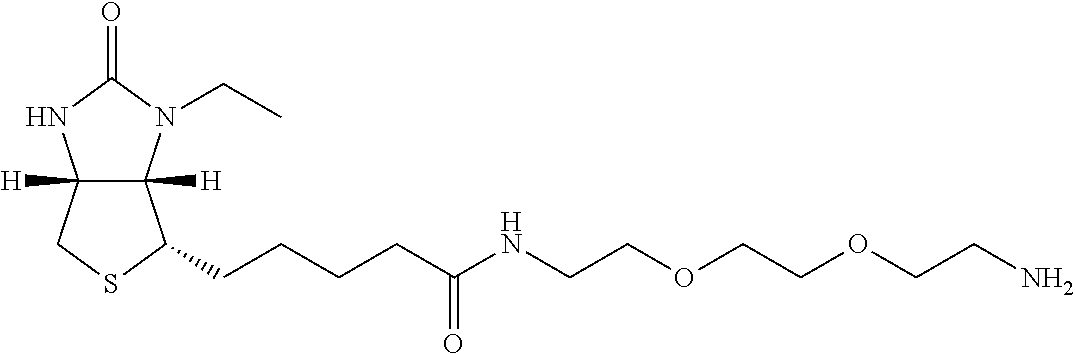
C12([H])C([H])(N(CC)C(=O)N1)C(CCCCC(=O)NCCOCCOCCN)SC2
